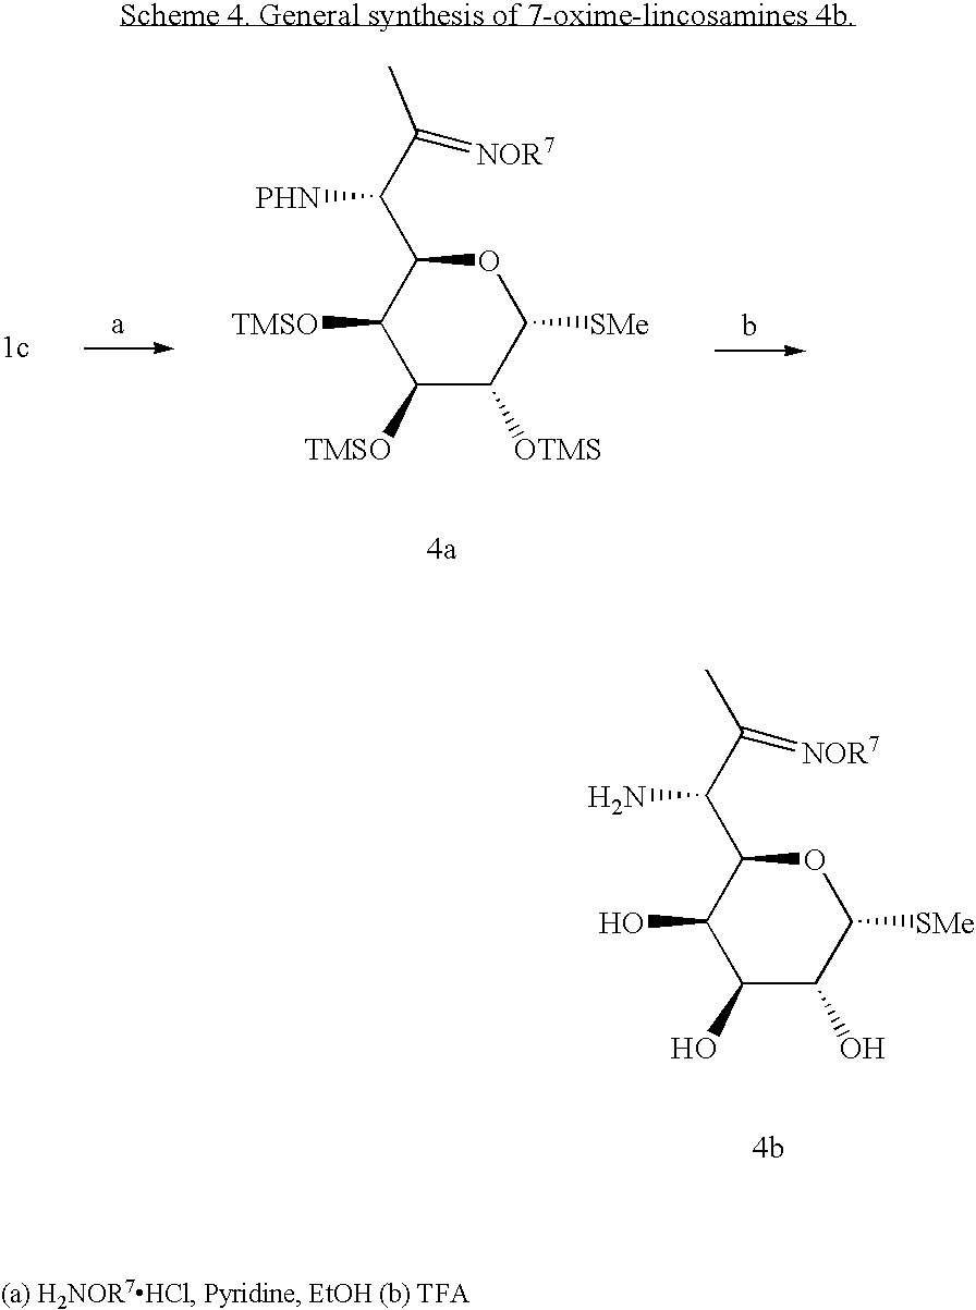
C1([TMSO])C([OTMS])C([SMe])OC(C(C(=[NOR7])C)[PHN])C1[TMSO].C1(O)C(O)C([SMe])OC(C(C(C)=[NOR7])N)C1O
